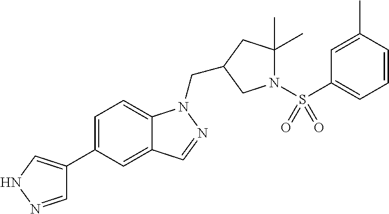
C1=NNC=C1C1=CC=C2C(=C1)C=NN2CC1CC(C)(C)N(S(C2=CC=CC(C)=C2)(=O)=O)C1
